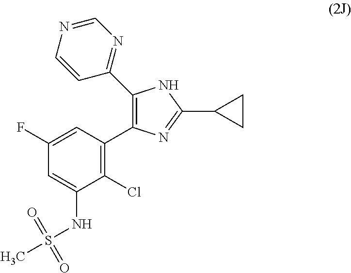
C1(F)=CC(C2=C(C3=NC=NC=C3)NC(C3CC3)=N2)=C(Cl)C(NS(C)(=O)=O)=C1
